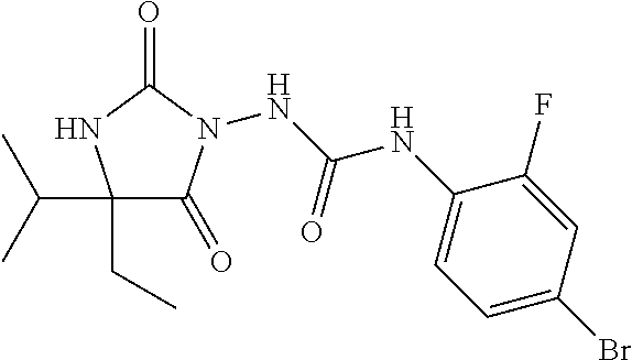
N(C(NC1=CC=C(Br)C=C1F)=O)N1C(=O)C(CC)(C(C)C)NC1=O
